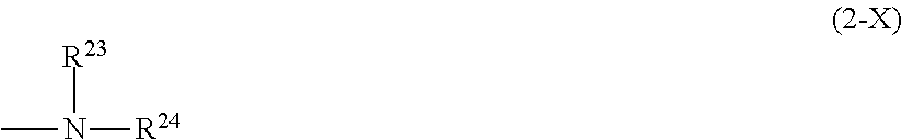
CN([R24])[R23]
